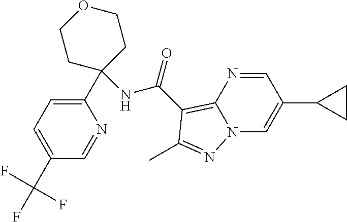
C1(C(F)(F)F)=CC=C(C2(NC(=O)C3=C4N(C=C(C5CC5)C=N4)N=C3C)CCOCC2)N=C1
